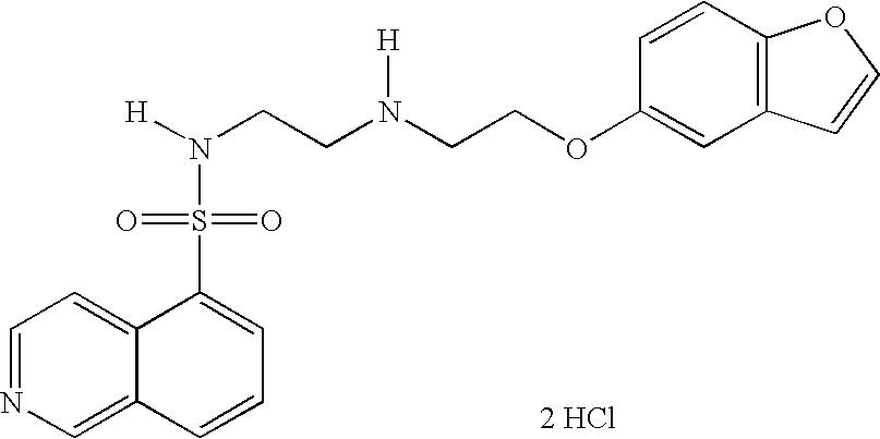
C1=NC=C2C(=C1)C(S(=O)(=O)N([H])CCN(CCOC1=CC3=C(C=C1)OC=C3)[H])=CC=C2.[2 HCl]
